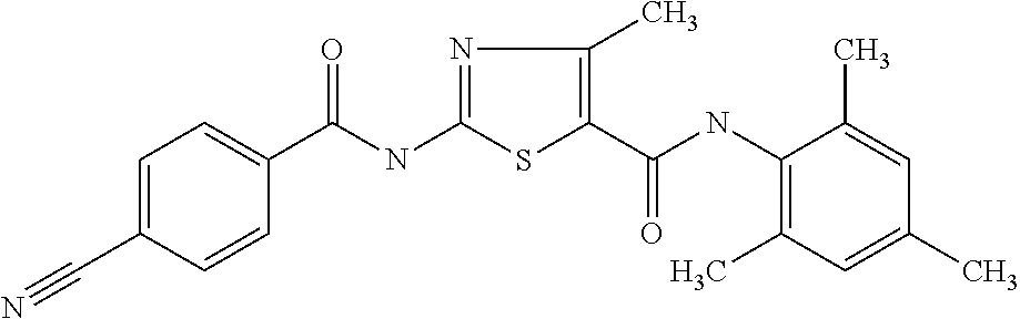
C1=C(C#N)C=CC(C(NC2=NC(C)=C(C(NC3=C(C)C=C(C)C=C3C)=O)S2)=O)=C1
